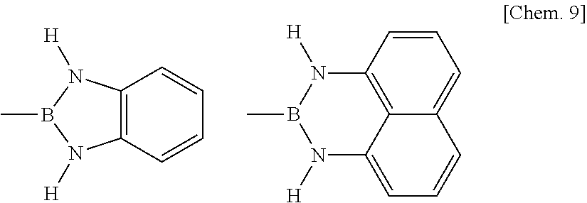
C12=C(C=CC=C1)N([H])B(C)N2[H].[H]N1C2=C3C(=CC=CC3=CC=C2)N([H])B1C
